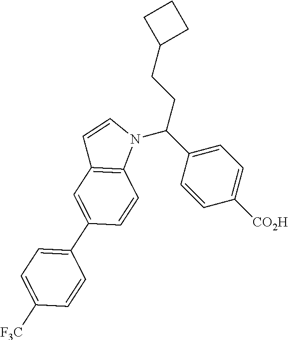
C1([CO2H])=CC=C(C(N2C=CC3=C2C=CC(C2=CC=C([F3C])C=C2)=C3)CCC2CCC2)C=C1
